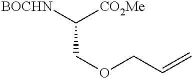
[BOCHN]C([CO2Me])COCC=C
